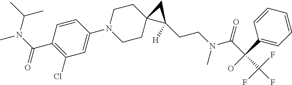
C1=CC(C(N(C)C(C)C)=O)=C(Cl)C=C1N1CCC2(CC1)C(CCN(C(C(C(F)(F)F)(O)C1=CC=CC=C1)=O)C)([H])C2
